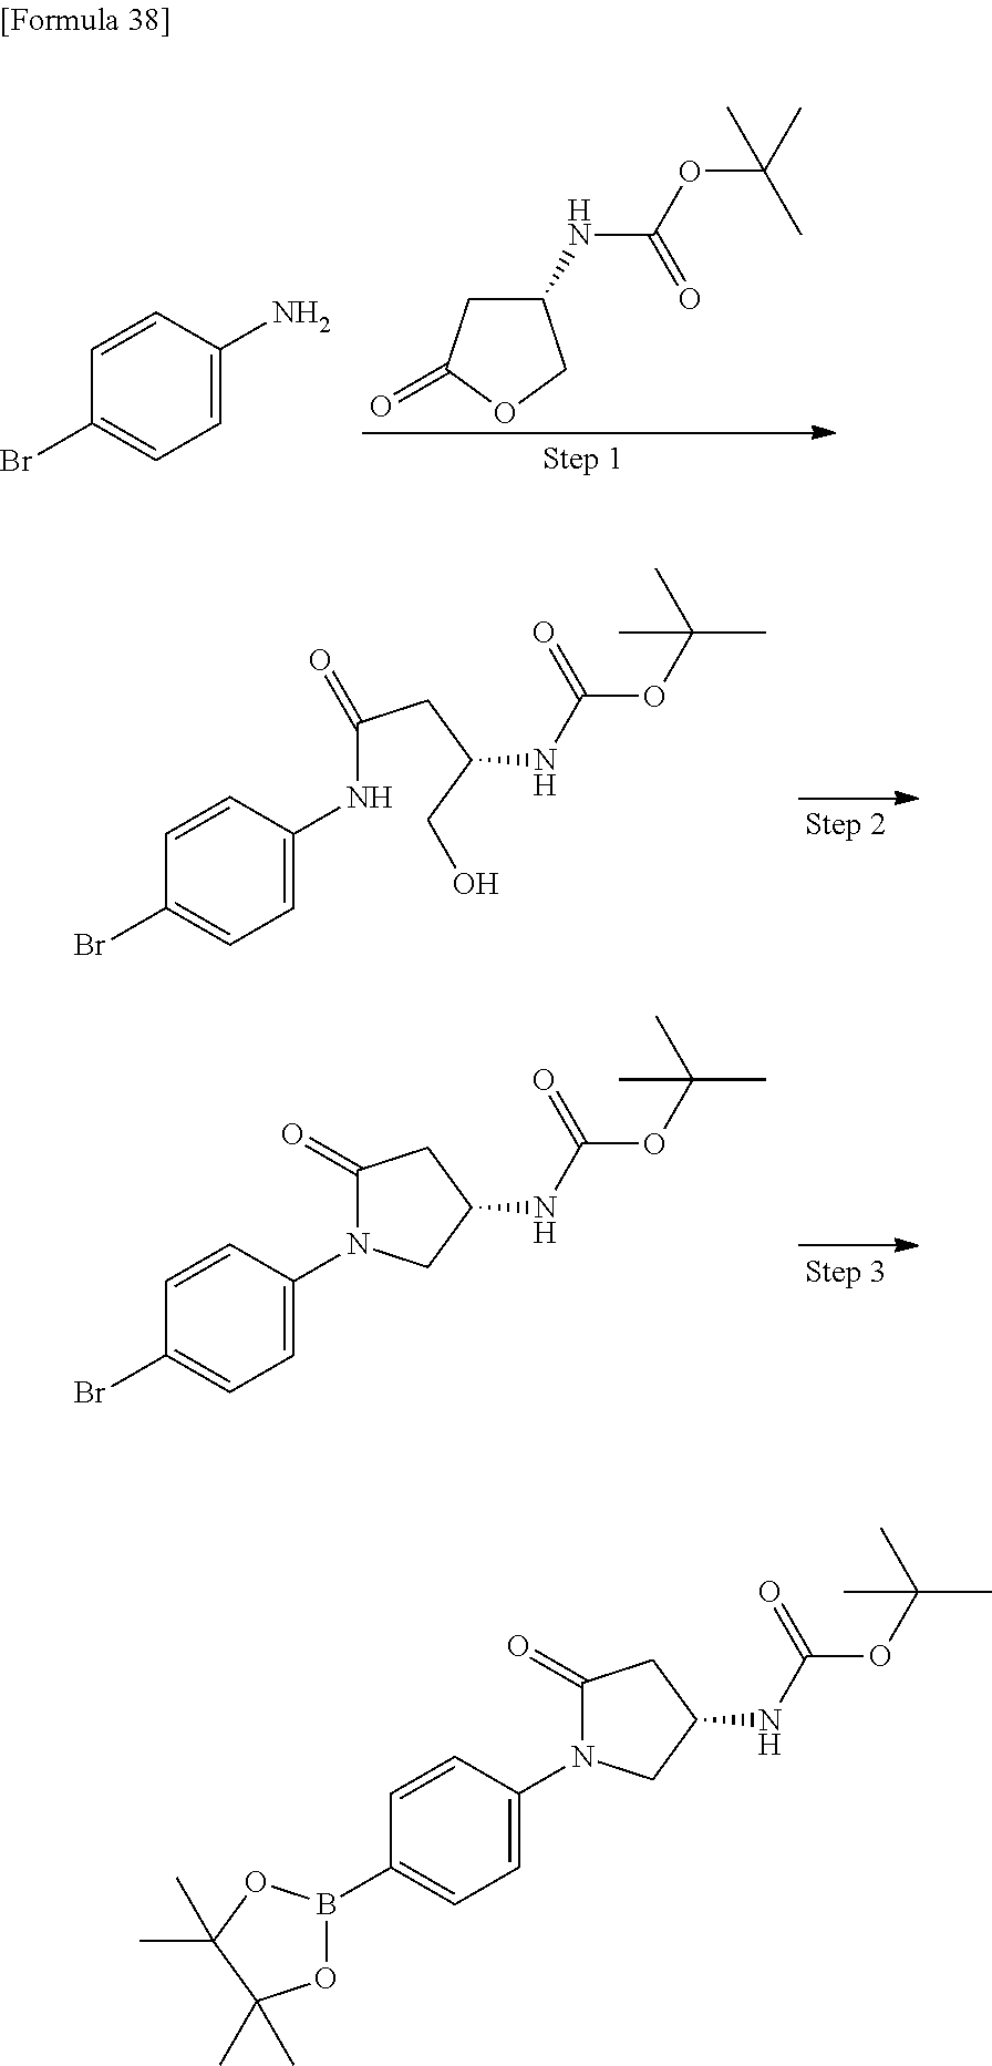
C1C(NC(OC(C)(C)C)=O)COC1=O.C1=CC(N)=CC=C1Br.C1=CC(NC(CC(CO)NC(OC(C)(C)C)=O)=O)=CC=C1Br.C1=CC(N2C(=O)CC(NC(OC(C)(C)C)=O)C2)=CC=C1Br.C1=CC(N2C(=O)CC(NC(OC(C)(C)C)=O)C2)=CC=C1B1OC(C)(C)C(C)(C)O1
